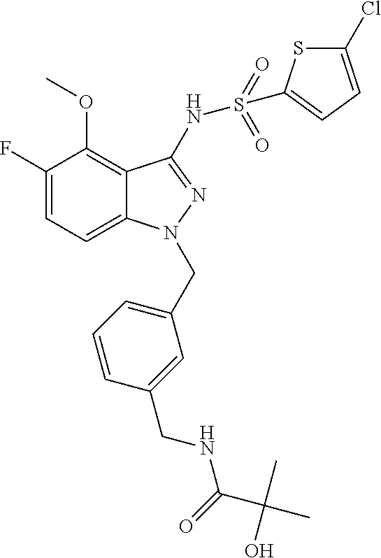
C1(OC)=C2C(=CC=C1F)N(CC1=CC=CC(CNC(=O)C(C)(C)O)=C1)N=C2NS(=O)(=O)C1=CC=C(Cl)S1
